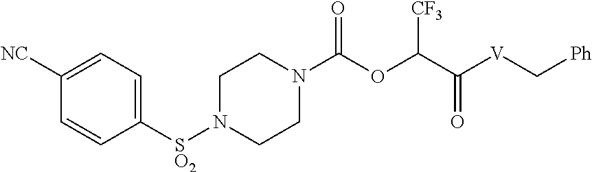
[SO2](N1CCN(C(OC(C(=O)[V]C[Ph])[CF3])=O)CC1)C1=CC=C([NC])C=C1
